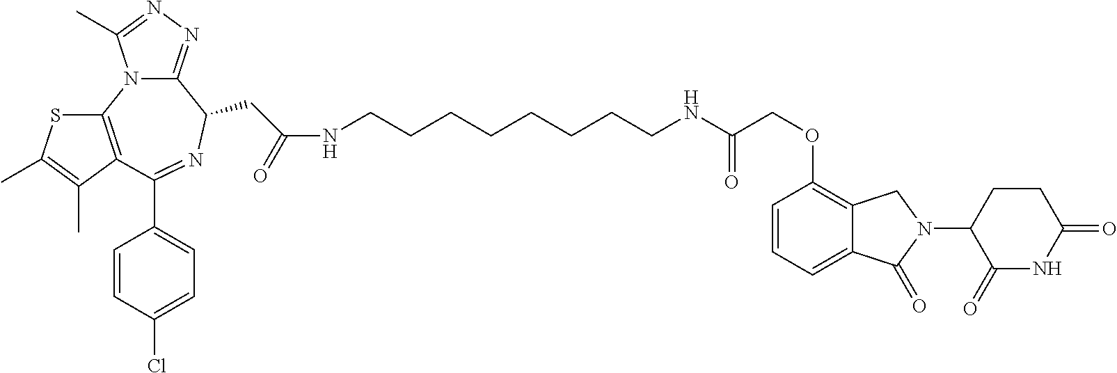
C12=NN=C(C)N1C1=C(C(C3=CC=C(Cl)C=C3)=NC2CC(=O)NCCCCCCCCNC(COC2=C3C(=CC=C2)C(=O)N(C2C(=O)NC(=O)CC2)C3)=O)C(C)=C(C)S1
